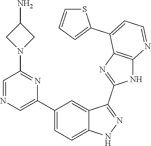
C1(C2=CC=C3C(=C2)C(C2=NC4=C(N2)N=CC=C4C2=CC=CS2)=NN3)=CN=CC(N2CC(N)C2)=N1
